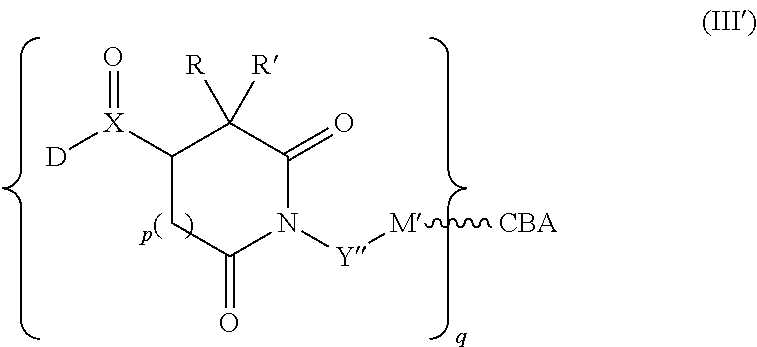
C1([X]([D])=O)CC(=O)N([Y][M][CBA])C(=O)C1([R])[R]
